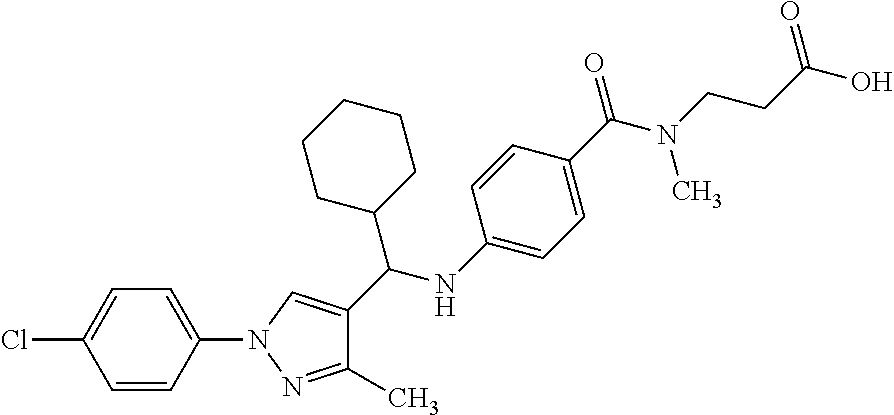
C1(C)=NN(C2=CC=C(Cl)C=C2)C=C1C(C1CCCCC1)NC1=CC=C(C(=O)N(CCC(O)=O)C)C=C1
